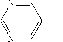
CC1=CN=CN=C1
